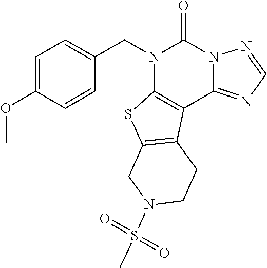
N1(CC2=CC=C(OC)C=C2)C2=C(C3=NC=NN3C1=O)C1=C(S2)CN(S(C)(=O)=O)CC1
